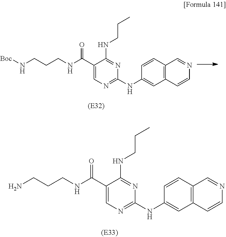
C1(C(NCCCN[Boc])=O)=CN=C(NC2=CC3=C(C=C2)C=NC=C3)N=C1NCCC.C1(C(NCCCN)=O)=CN=C(NC2=CC3=C(C=C2)C=NC=C3)N=C1NCCC
